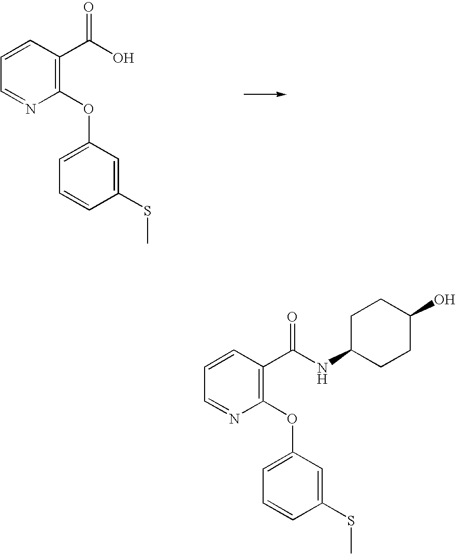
C1=CC(C(O)=O)=C(OC2=CC=CC(SC)=C2)N=C1.C1=CC(C(NC2CCC(O)CC2)=O)=C(OC2=CC=CC(SC)=C2)N=C1
